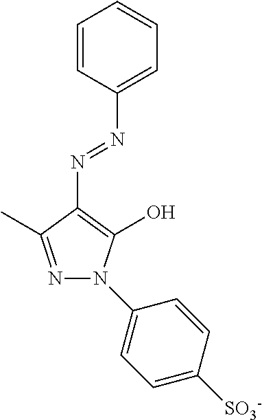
C1(N=NC2=CC=CC=C2)=C(O)N(C2=CC=C([SO3-])C=C2)N=C1C
